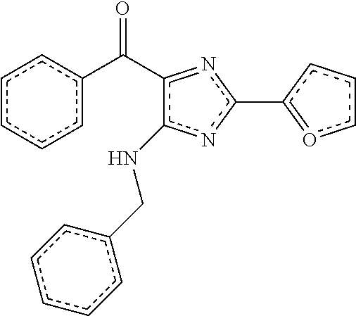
c1(NCc2ccccc2)c(C(c2ccccc2)=O)=nc(-c2ccco=2)n1
